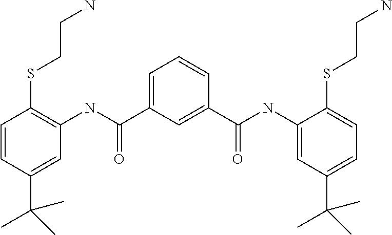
C1=C(C(NC2=C(SCCN)C=CC(C(C)(C)C)=C2)=O)C=C(C(NC2=CC(C(C)(C)C)=CC=C2SCCN)=O)C=C1
